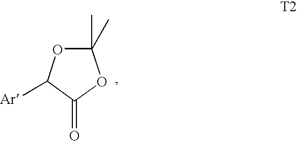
C1(C)(C)OC([Ar])C(=O)O1
